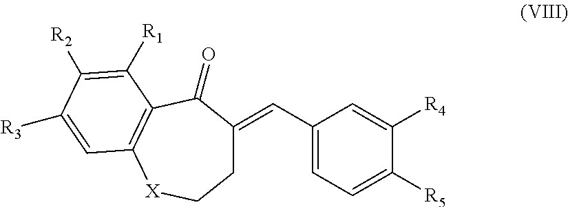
C(C1=CC=C([R5])C([R4])=C1)=C1CC[X]C2=C(C1=O)C([R1])=C([R2])C([R3])=C2
